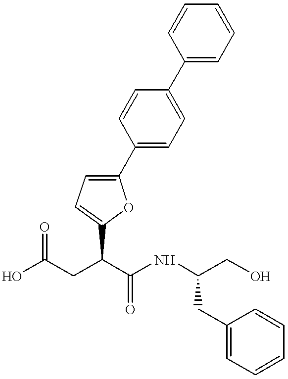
OC(CC(C(NC(CO)CC1=CC=CC=C1)=O)C1=CC=C(C2=CC=C(C3=CC=CC=C3)C=C2)O1)=O
